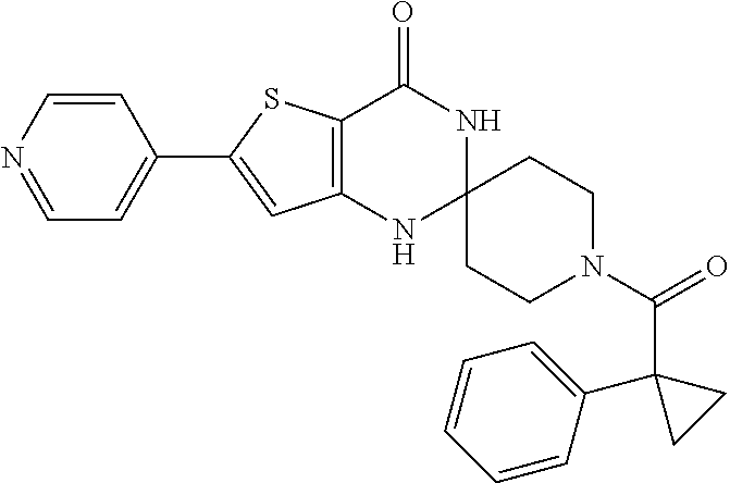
C1=CN=CC=C1C1=CC2=C(S1)C(=O)NC1(N2)CCN(C(=O)C2(C3=CC=CC=C3)CC2)CC1
